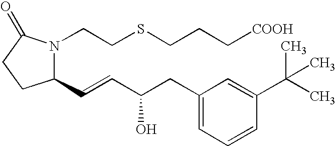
C1(C=CC(CC2=CC=CC(C(C)(C)C)=C2)O)N(CCSCCC[COOH])C(=O)CC1
